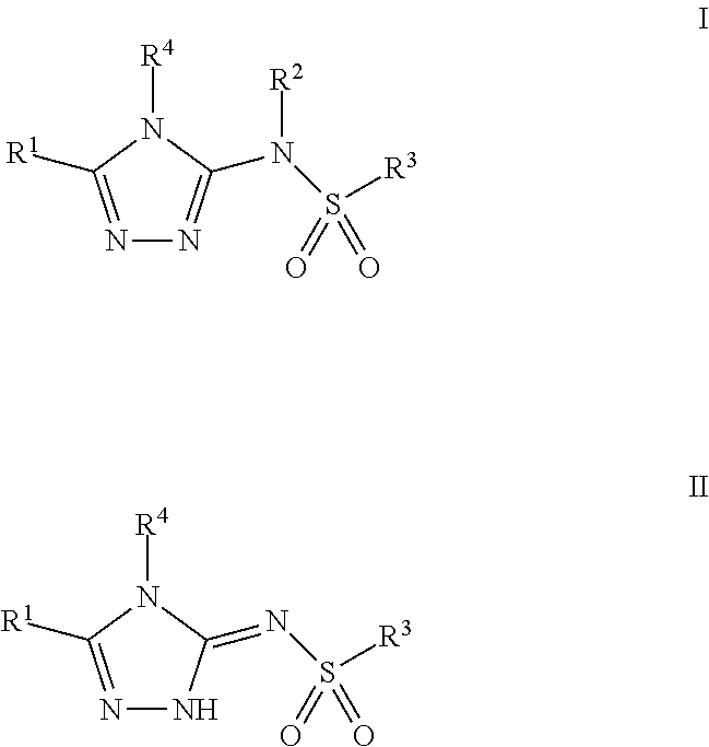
N1=C([R1])N([R4])C(N(S(=O)([R3])=O)[R2])=N1.N1=C([R1])N([R4])C(=NS(=O)([R3])=O)N1
